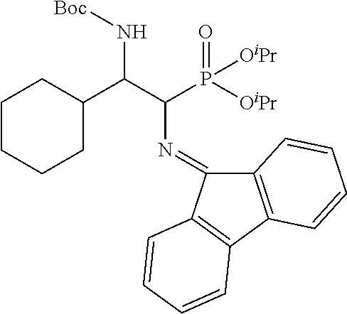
C(C(P([OiPr])(=O)[OiPr])N=C1C2=C(C3=C1C=CC=C3)C=CC=C2)(N[Boc])C1CCCCC1
